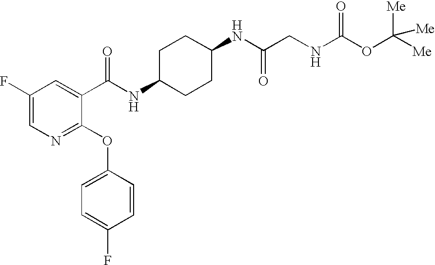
N1=C(OC2=CC=C(F)C=C2)C(C(NC2CCC(NC(CNC(OC([Me])([Me])[Me])=O)=O)CC2)=O)=CC(F)=C1
